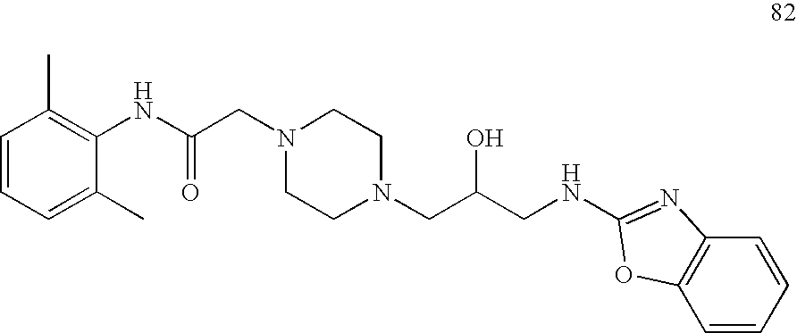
C1=CC=C(C)C(NC(CN2CCN(CC(CNC3=NC4=C(C=CC=C4)O3)O)CC2)=O)=C1C
